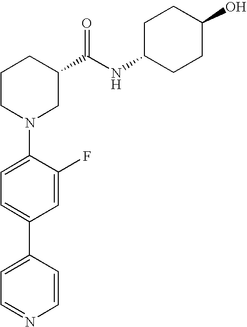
C1(N2CC(C(NC3CCC(O)CC3)=O)CCC2)=CC=C(C2=CC=NC=C2)C=C1F
